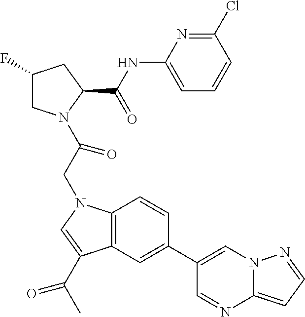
C1(F)CN(C(CN2C3=C(C(C(C)=O)=C2)C=C(C2=CN4C(=CC=N4)N=C2)C=C3)=O)C(C(NC2=CC=CC(Cl)=N2)=O)C1
